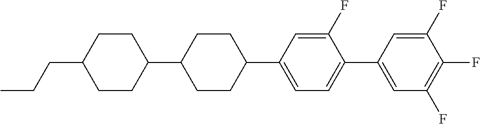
C(CC1CCC(C2CCC(C3=CC=C(C4=CC(F)=C(F)C(F)=C4)C(F)=C3)CC2)CC1)C
